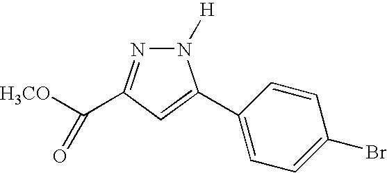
N1([H])N=C(C([H3CO])=O)C=C1C1=CC=C(Br)C=C1
